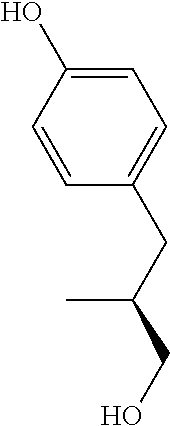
C1=C(O)C=CC(CC(CO)C)=C1
